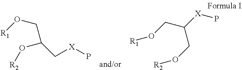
O(CC(C[X]P)O[R2])[R1].[R1]OCC([X]P)CO[R2]
